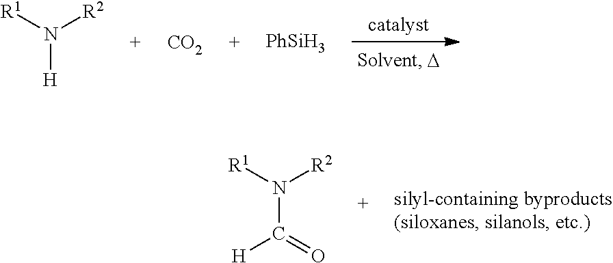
[R1]N([R2])[H].[CO2].[PhSiH3].[R1]N([R2])C([H])=O
